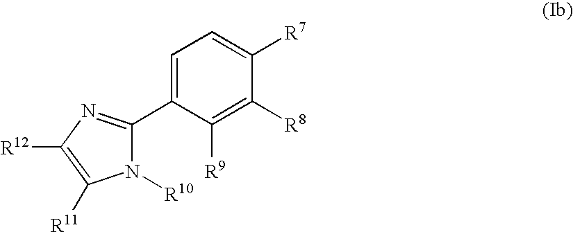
C1=C(C2=NC([R12])=C([R11])N2[R10])C([R9])=C([R8])C([R7])=C1
